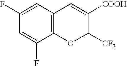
C12=C(C=C(F)C=C1F)C=C([COOH])C([CF3])O2
